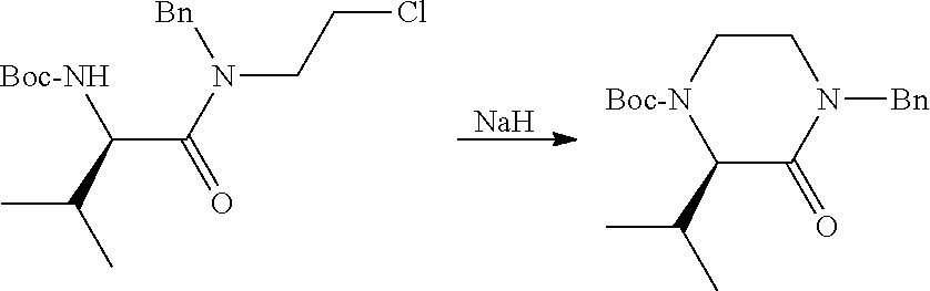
[Na].[Boc-NH]C(C(N([Bn])CCCl)=O)C(C)C.[Boc-N]1C(C(C)C)C(=O)N([Bn])CC1
